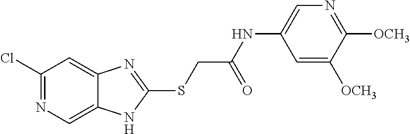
C1(Cl)=NC=C2C(=C1)N=C(SCC(NC1=CN=C([OCH3])C([OCH3])=C1)=O)N2
